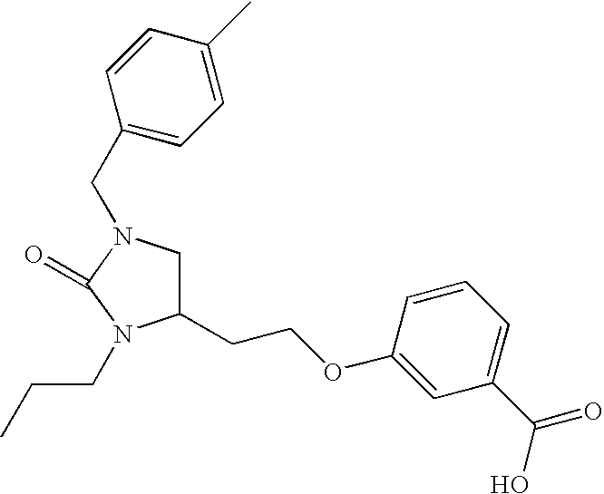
C1C(CCOC2=CC(C(O)=O)=CC=C2)N(CCC)C(=O)N1CC1=CC=C(C)C=C1
